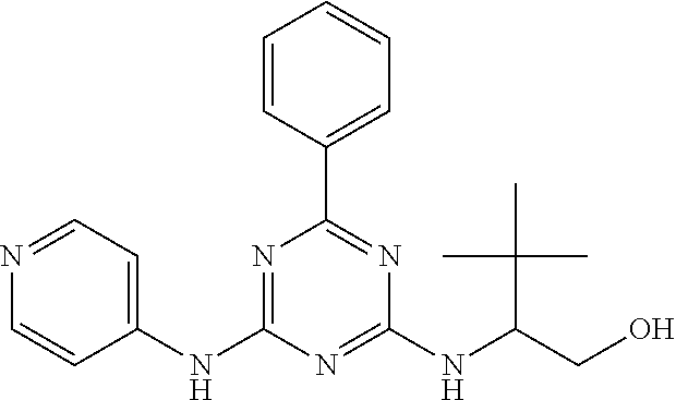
C1=CC(C2=NC(NC(CO)C(C)(C)C)=NC(NC3=CC=NC=C3)=N2)=CC=C1
